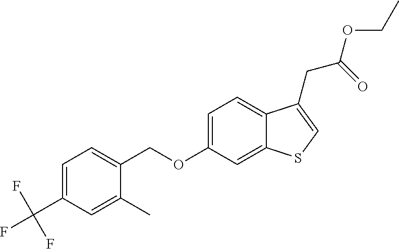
C(OC1=CC=C2C(=C1)SC=C2CC(OCC)=O)C1=CC=C(C(F)(F)F)C=C1C
